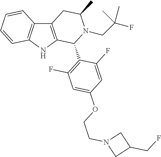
C12=C(NC3=C1C=CC=C3)C(C1=C(F)C=C(OCCN3CC(CF)C3)C=C1F)N(CC(F)(C)C)C(C)C2
